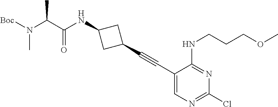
C1(C#CC2=CN=C(Cl)N=C2NCCCOC)CC(NC(=O)C(N(C)[Boc])C)C1
